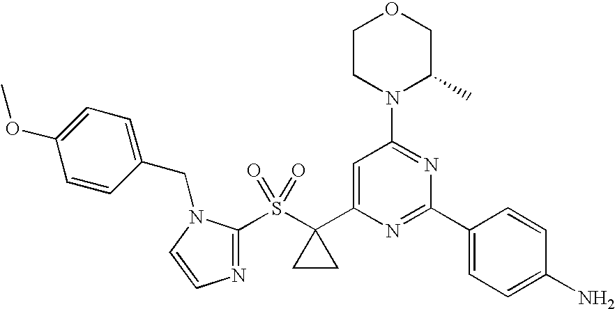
C1CN(C2=NC(C3=CC=C(N)C=C3)=NC(C3(S(=O)(=O)C4=NC=CN4CC4=CC=C(OC)C=C4)CC3)=C2)C(C)CO1
